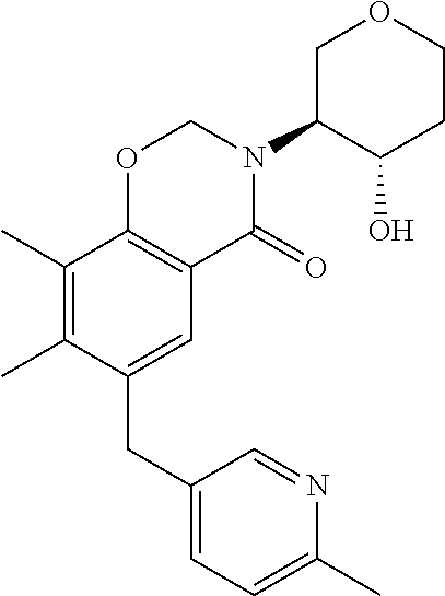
C1(CC2=CC3=C(C(C)=C2C)OCN(C2C(O)CCOC2)C3=O)=CC=C(C)N=C1
